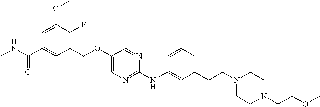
C1(COC2=CN=C(NC3=CC(CCN4CCN(CCOC)CC4)=CC=C3)N=C2)=C(F)C(OC)=CC(C(NC)=O)=C1
